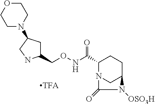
C1(CONC(C2N3CC(CC2)N([OSO3H])C3=O)=O)CC(N2CCOCC2)CN1
